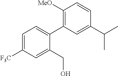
C1(CO)=CC([F3C])=CC=C1C1=C([MeO])C=CC(C(C)C)=C1
